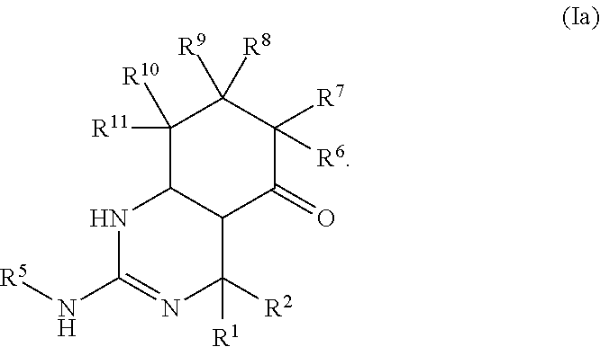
C1([R11])([R10])C2C(C(=O)C([R7])([R6])C1([R9])[R8])C([R1])([R2])N=C(N[R5])N2
